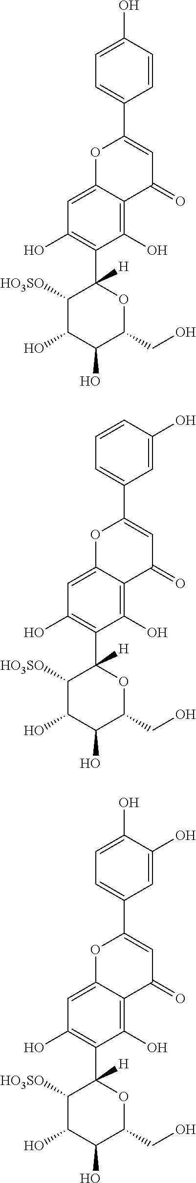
C1=CC(O)=CC=C1C1=CC(=O)C2=C(O)C(C3([H])C([HO3SO])C(O)C(O)C(CO)O3)=C(O)C=C2O1.C1=C(O)C=CC=C1C1=CC(=O)C2=C(O)C(C3([H])C([HO3SO])C(O)C(O)C(CO)O3)=C(O)C=C2O1.C1=C(O)C(O)=CC=C1C1=CC(=O)C2=C(O)C(C3([H])C([HO3SO])C(O)C(O)C(CO)O3)=C(O)C=C2O1
